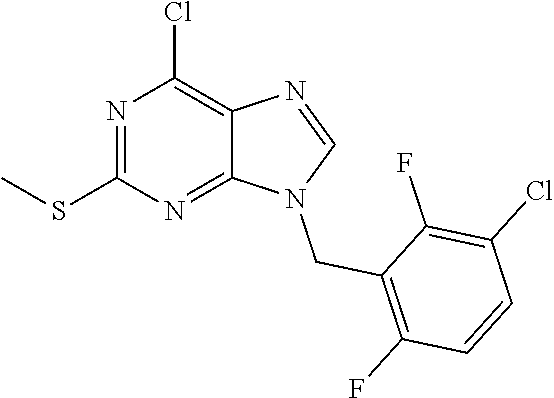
N1(CC2=C(F)C=CC(Cl)=C2F)C=NC2=C(Cl)N=C(SC)N=C12
